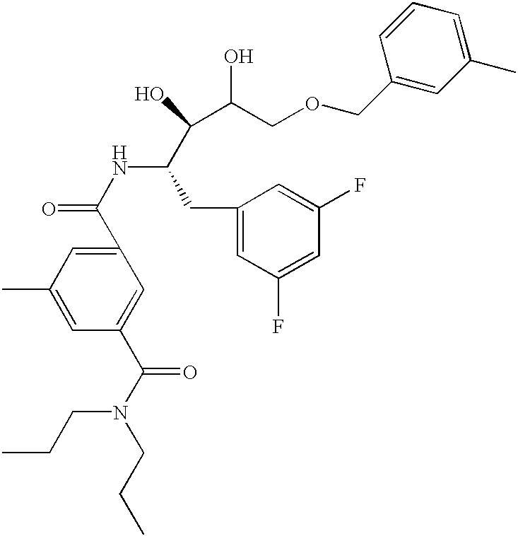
C1(C(NC(C(C(O)COCC2=CC(C)=CC=C2)O)CC2=CC(F)=CC(F)=C2)=O)=CC(C)=CC(C(N(CCC)CCC)=O)=C1
